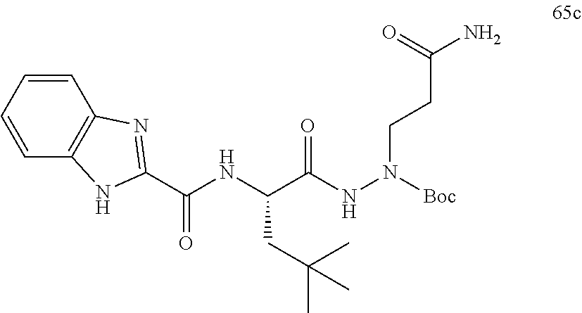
C(C(NN(CCC(N)=O)[Boc])=O)(NC(C1=NC2=C(N1)C=CC=C2)=O)CC(C)(C)C
